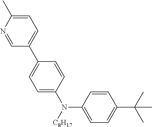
C1=C(C)N=CC(C2=CC=C(N([C8H17])C3=CC=C(C(C)(C)C)C=C3)C=C2)=C1
